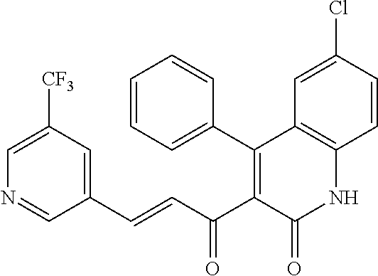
C1=CC=C(C2=C(C(C=CC3=CC([CF3])=CN=C3)=O)C(=O)NC3=C2C=C(Cl)C=C3)C=C1
